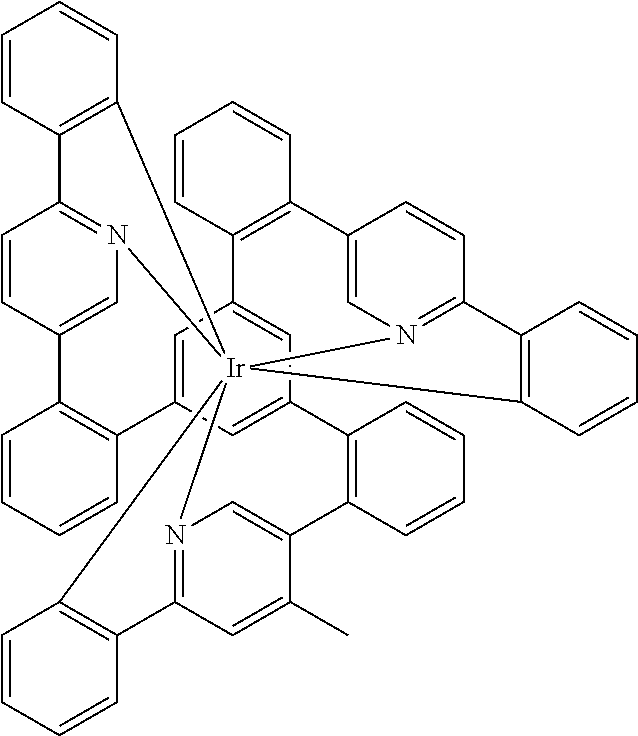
C1=C2C=C3C=C1C1=C(C=CC=C1)C1=CN4=C(C=C1)C1=C([Ir]456(N4=C(C=CC(=C4)C4=C2C=CC=C4)C2=C5C=CC=C2)N2=C(C=C(C)C(=C2)C2=C3C=CC=C2)C2=C6C=CC=C2)C=CC=C1
